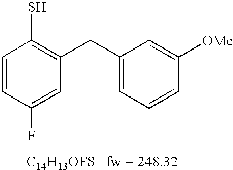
C1=CC(F)=CC(CC2=CC=CC([OMe])=C2)=C1S.[C14H13OFS]
